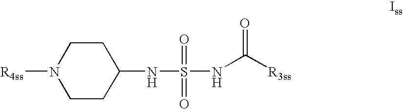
C1CN([R4ss])CCC1NS(=O)(NC([R3ss])=O)=O
